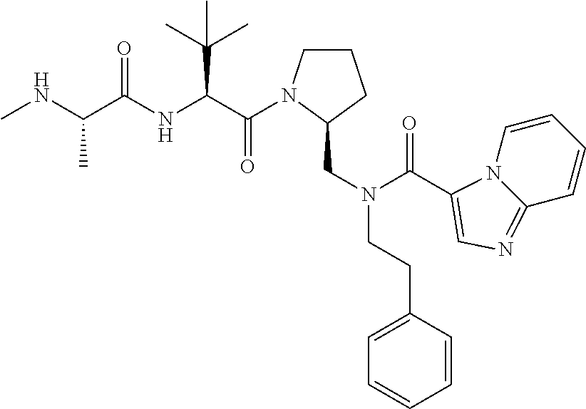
CNC(C(NC(C(=O)N1CCCC1CN(CCC1=CC=CC=C1)C(=O)C1=CN=C2C=CC=CN21)C(C)(C)C)=O)C
